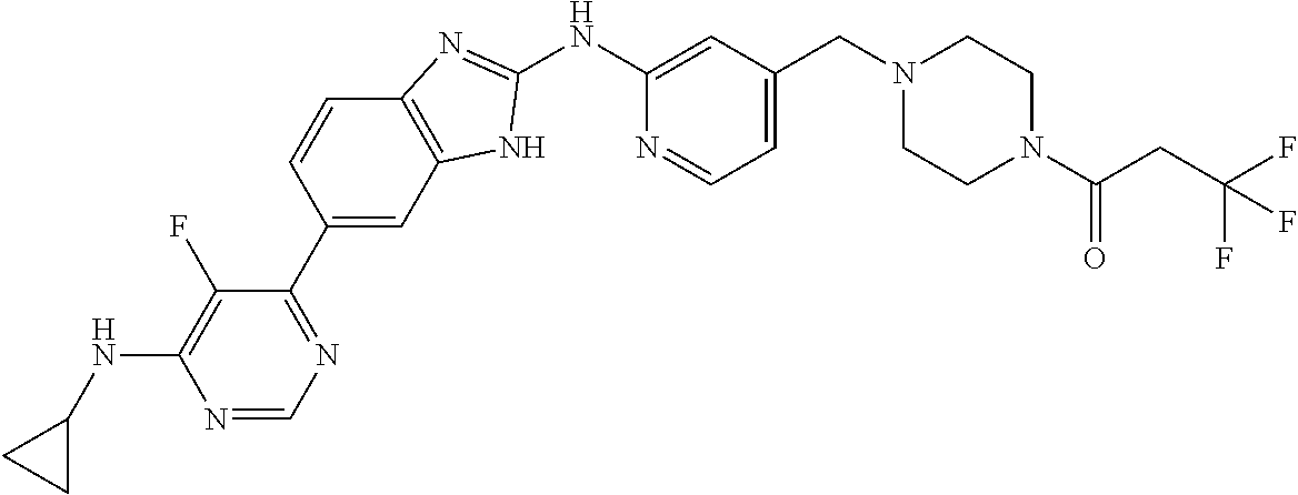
C1=CC(C2=NC=NC(NC3CC3)=C2F)=CC2=C1N=C(NC1=CC(CN3CCN(C(CC(F)(F)F)=O)CC3)=CC=N1)N2
